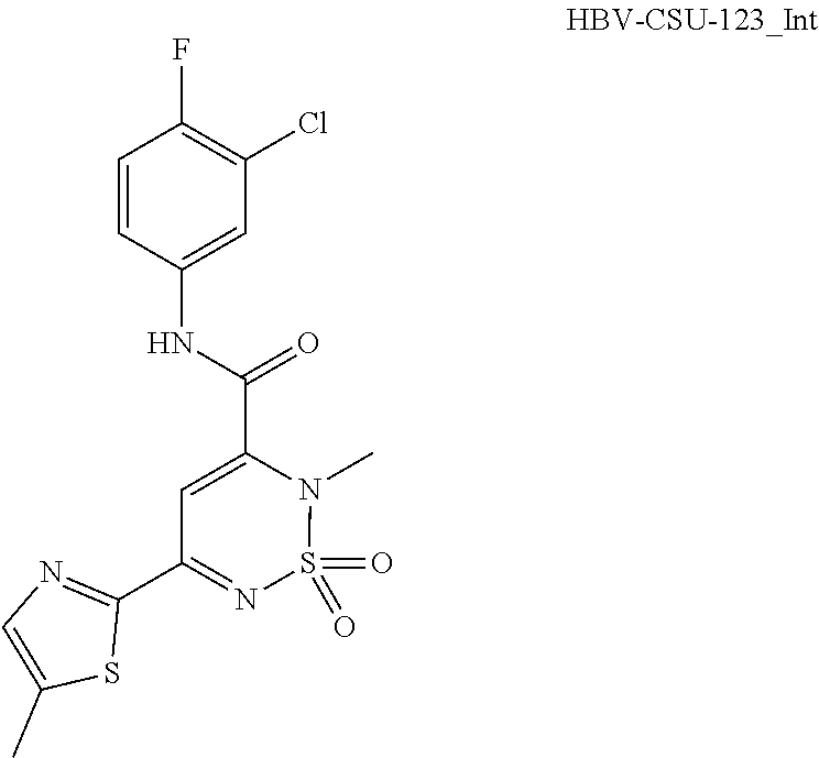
C1=CC(NC(=O)C2=CC(C3=NC=C(C)S3)=NS(=O)(=O)N2C)=CC(Cl)=C1F
